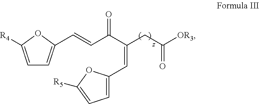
C1=C([R4])OC(C=CC(C(CC([OR3])=O)=CC2=CC=C([R5])O2)=O)=C1
